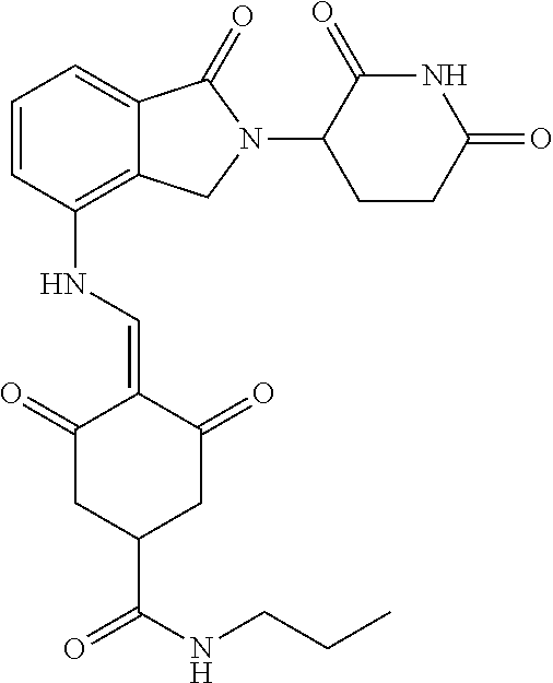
C1=CC(NC=C2C(=O)CC(C(NCCC)=O)CC2=O)=C2C(=C1)C(=O)N(C1CCC(=O)NC1=O)C2
